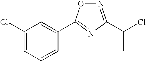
ClC1=CC=CC(C2=NC(C(Cl)C)=NO2)=C1
